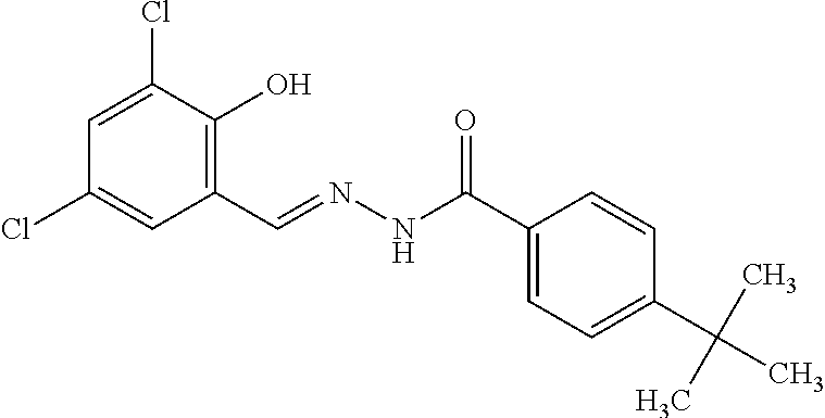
C1=C(Cl)C(O)=C(C=NNC(C2=CC=C(C(C)(C)C)C=C2)=O)C=C1Cl
